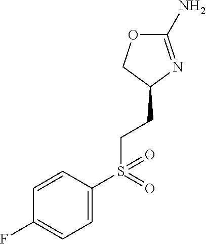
C1(N)=NC(CCS(C2=CC=C(F)C=C2)(=O)=O)CO1
